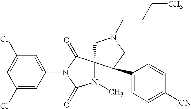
C1=C(Cl)C=C(N2C(=O)C3(N(C)C2=O)CN(CCCC)CC3C2=CC=C([CN])C=C2)C=C1Cl
